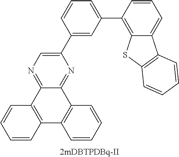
C1=CC2=C(C=C1)C1=NC=C(C3=CC(C4=C5C(=CC=C4)C4=C(S5)C=CC=C4)=CC=C3)N=C1C1=C2C=CC=C1
